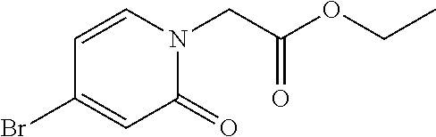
BrC1=CC(=O)N(CC(OCC)=O)C=C1
